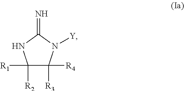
C1([R2])([R1])C([R4])([R3])N([Y])C(=N)N1
